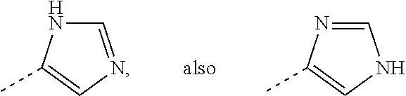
C1=NC=C(C)N1.C1=NC(C)=CN1.[also]
